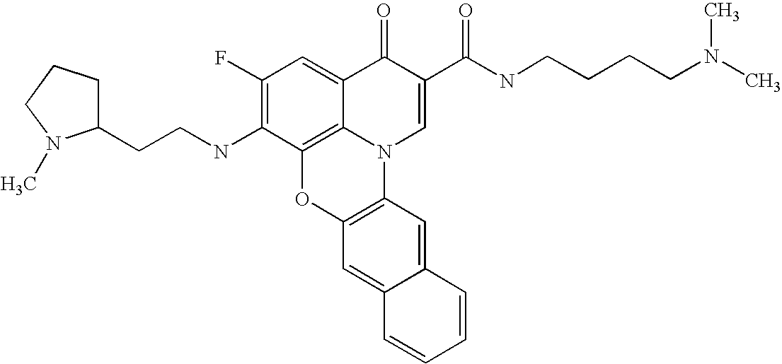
C1(F)=C(NCCC2CCCN2C)C2=C3C(=C1)C(=O)C(C(NCCCCN(C)C)=O)=CN3C1=C(O2)C=C2C(=C1)C=CC=C2
